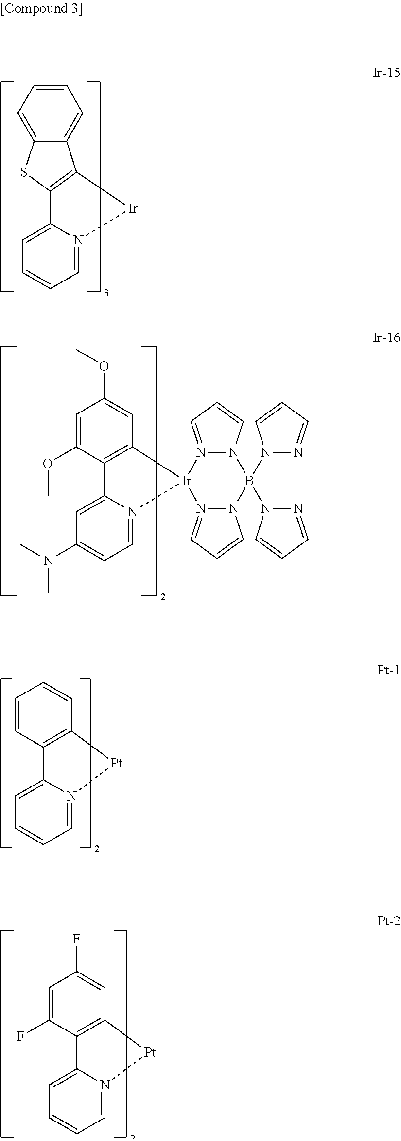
C1=N2C(=CC=C1)C1=C(C3=CC=CC=C3S1)[Ir]2.C1=CC2=C(C=C1)[Pt]N1=CC=CC=C21.C1=N2C(=CC(N(C)C)=C1)C1=C(C=C(OC)C=C1OC)[Ir]21N2=CC=CN2B(N2N=CC=C2)(N2N=CC=C2)N2N1=CC=C2.C1=C(F)C2=C(C=C1F)[Pt]N1=CC=CC=C21
